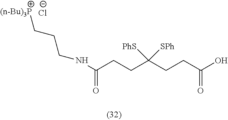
[Cl-].C(CCC(CCC(O)=O)([PhS])[SPh])(=O)NCCC[(n-Bu)3P]
